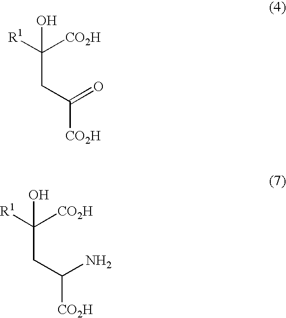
[R1]C([CO2H])(CC([CO2H])=O)O.[R1]C([CO2H])(CC([CO2H])N)O
